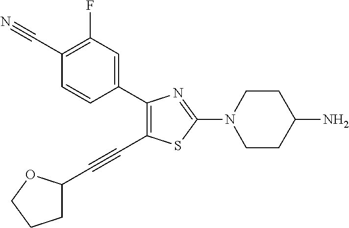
C1(C2=CC(F)=C(C#N)C=C2)=C(C#CC2CCCO2)SC(N2CCC(N)CC2)=N1
